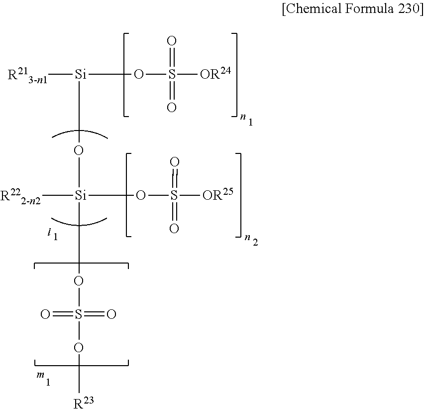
[R213-n1][Si](OS([OR24])(=O)=O)O[Si](OS(O[R23])(=O)=O)([R222-n2])OS([OR25])(=O)=O
